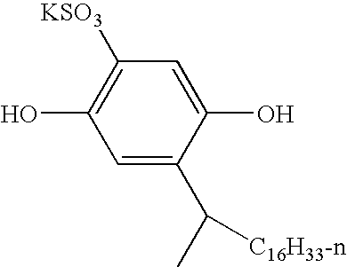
C1=C(C([C16H33-n])C)C(O)=CC([KSO3])=C1O
